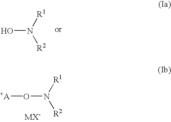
O(N([R1])[R2])[+A].ON([R1])[R2]
